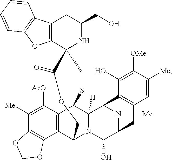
[Me]N1C2C(O)N3C4C5=C(C([AcO])=C([Me])C6=C5OCO6)C(C3([H])C1C1=C(C2)C=C([Me])C([OMe])=C1O)SCC1(C2=C(CC(CO)N1)C1=C(O2)C=CC=C1)C(=O)OC4
